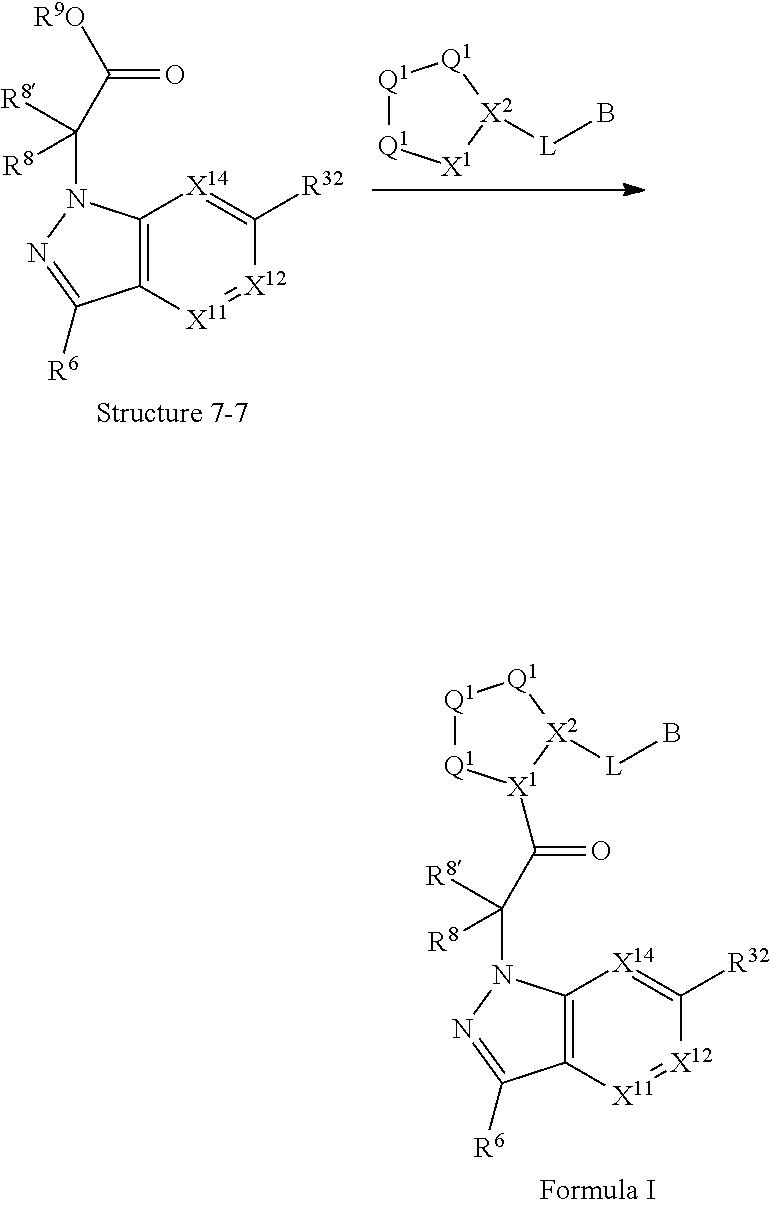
C12=C([X14]=C([R32])[X12]=[X11]1)N(C(C([R9O])=O)([R8])[R8])N=C2[R6].[Q1]1[Q1][X1][X2]([L]B)[Q1]1.[Q1]1[Q1][X1](C(C(N2C3=C([X11]=[X12]C([R32])=[X14]3)C([R6])=N2)([R8])[R8])=O)[X2]([L]B)[Q1]1
